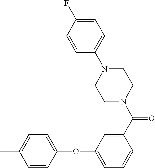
C1(C(N2CCN(C3=CC=C(F)C=C3)CC2)=O)=CC(OC2=CC=C(C)C=C2)=CC=C1
